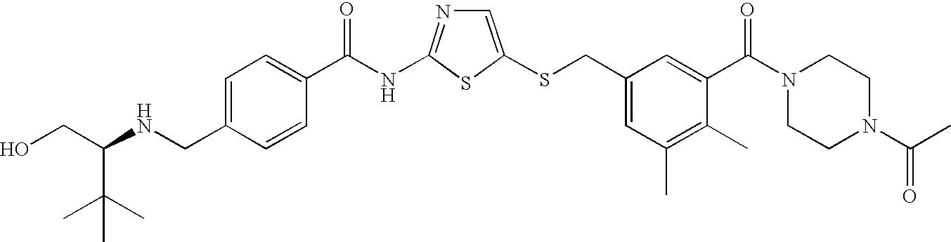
C1=C(SCC2=CC(C)=C(C)C(C(N3CCN(C(=O)C)CC3)=O)=C2)SC(NC(=O)C2=CC=C(CNC(CO)C(C)(C)C)C=C2)=N1
